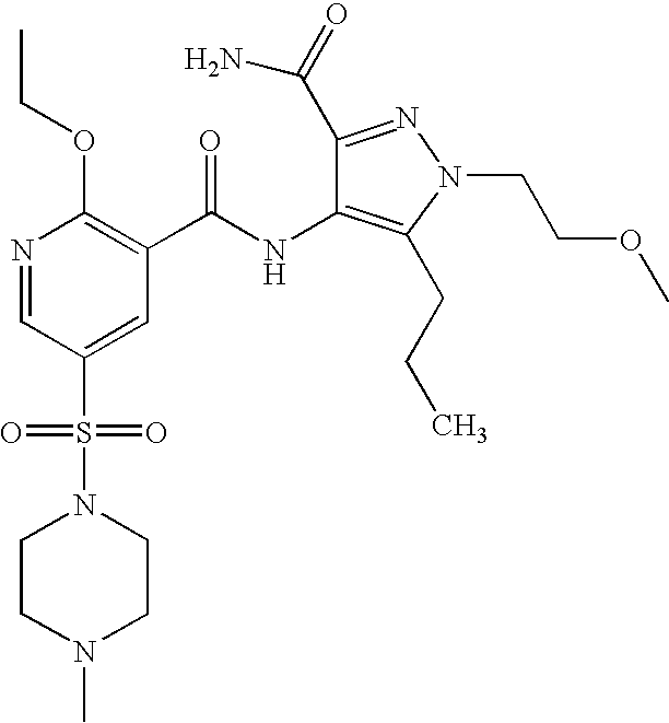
CCOC1=C(C(NC2=C(CCC)N(CCOC)N=C2C(=O)N)=O)C=C(S(=O)(=O)N2CCN(C)CC2)C=N1
